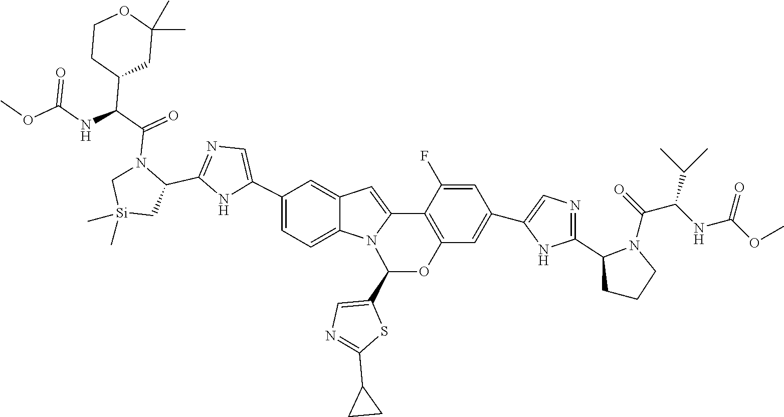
C1(C2=CN=C(C3N(C(C(NC(OC)=O)C4CC(C)(C)OCC4)=O)C[Si](C)(C)C3)N2)=CC=C2C(=C1)C=C1N2C(C2=CN=C(C3CC3)S2)OC2=C1C(F)=CC(C1=CN=C(C3N(C(C(NC(=O)OC)C(C)C)=O)CCC3)N1)=C2
